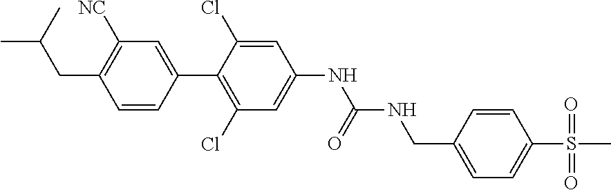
C1(CNC(NC2=CC(Cl)=C(C3=CC([NC])=C(CC(C)C)C=C3)C(Cl)=C2)=O)=CC=C(S(C)(=O)=O)C=C1
